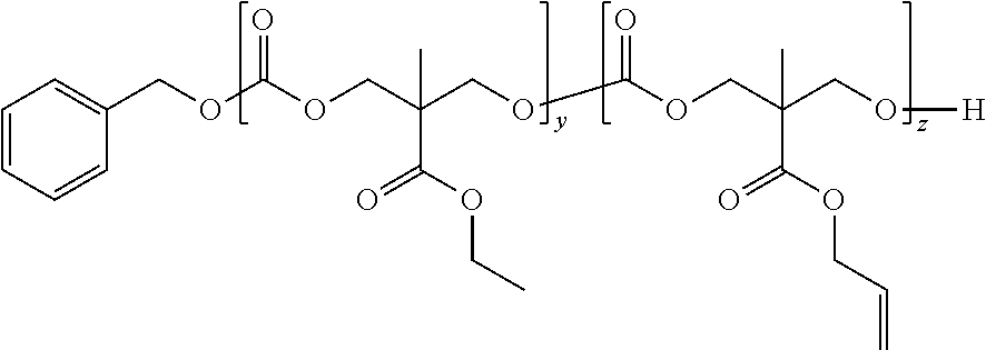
C1=CC=CC(COC(OCC(COC(OCC(CO[H])(C)C(OCC=C)=O)=O)(C(OCC)=O)C)=O)=C1
